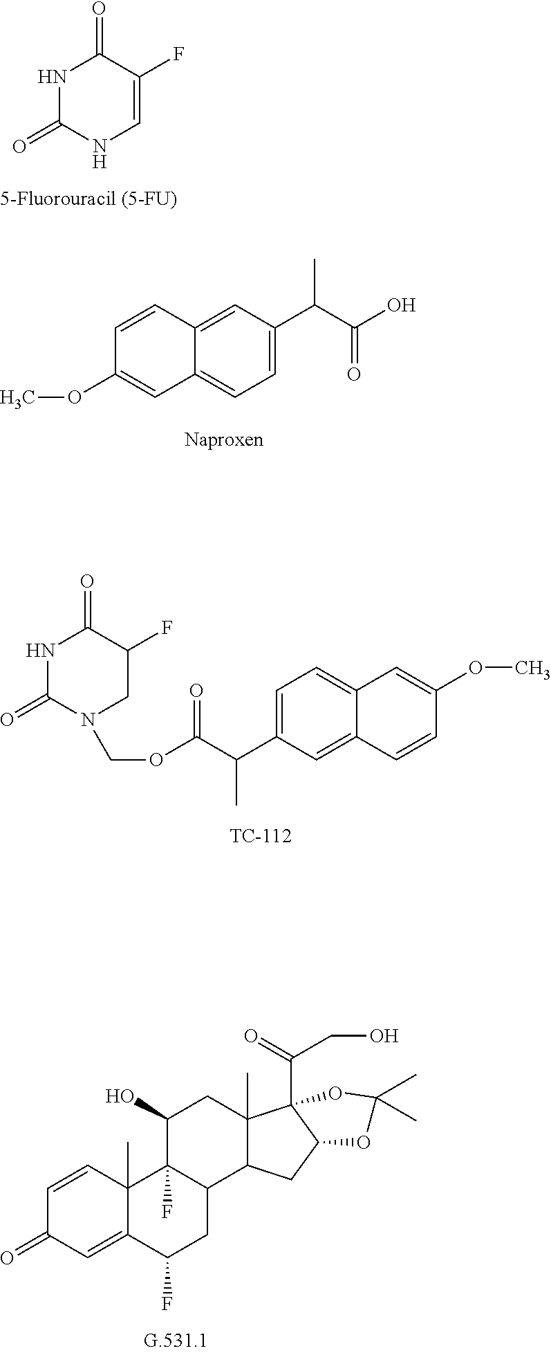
N1C(=O)NC=C(F)C1=O.C1=C(C(C(O)=O)C)C=C2C(=C1)C=C(OC)C=C2.N1C(=O)N(COC(C(C2=CC=C3C(=C2)C=CC(OC)=C3)C)=O)CC(F)C1=O.C12(C)C(CC3C1(C(=O)CO)OC(C)(C)O3)C1C(F)(C(O)C2)C2(C)C(=CC(=O)C=C2)C(F)C1
